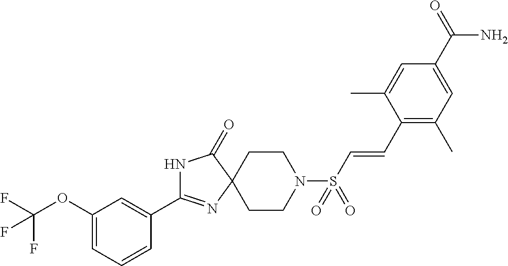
C1=CC(C2=NC3(C(=O)N2)CCN(S(=O)(=O)C=CC2=C(C)C=C(C(=O)N)C=C2C)CC3)=CC(OC(F)(F)F)=C1
